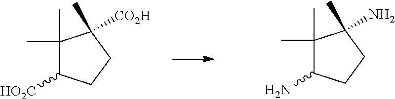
C1(C)(C)C([HO2C])CCC1(C)[CO2H].C1(C)(C)C(N)CCC1(C)N
